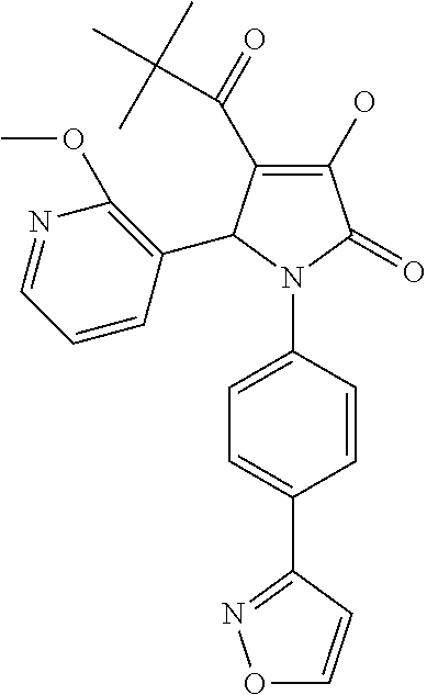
C1(O)=C(C(=O)C(C)(C)C)C(C2=C(OC)N=CC=C2)N(C2=CC=C(C3=NOC=C3)C=C2)C1=O
